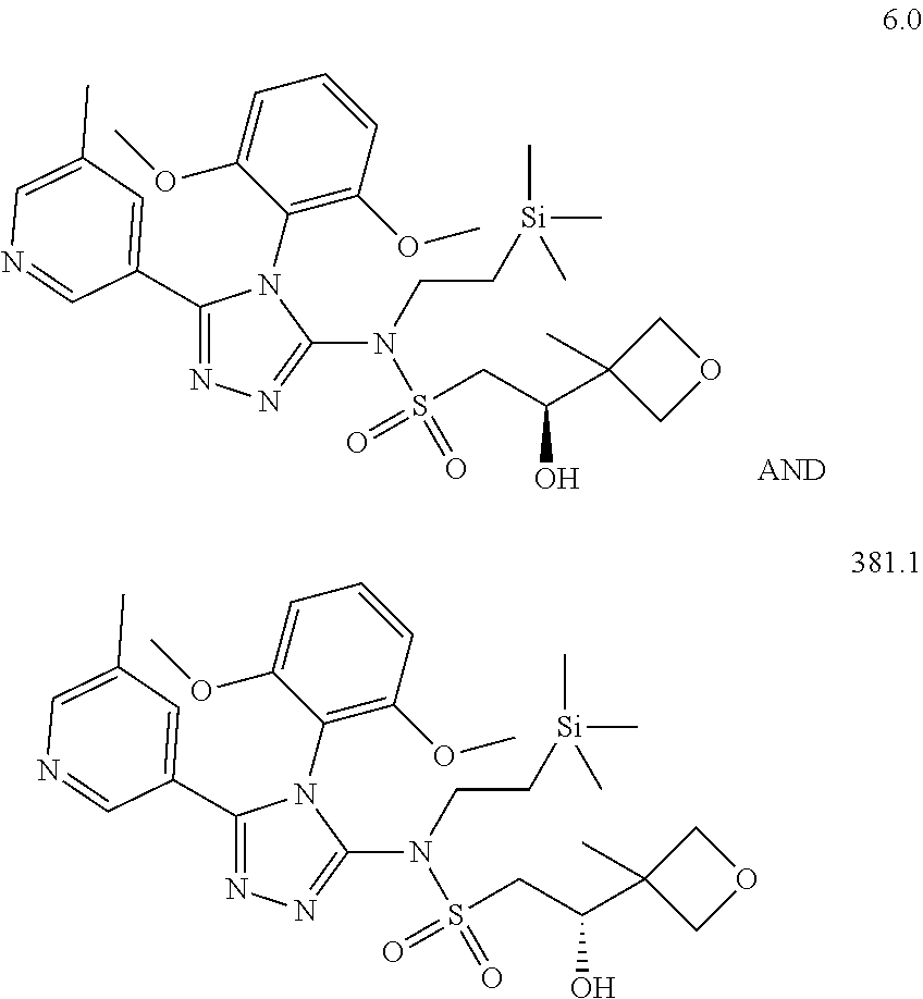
C1(C2=CC(C)=CN=C2)=NN=C(N(CC[Si](C)(C)C)S(=O)(CC(O)C2(C)COC2)=O)N1C1=C(OC)C=CC=C1OC.C1(C2=CC(C)=CN=C2)=NN=C(N(CC[Si](C)(C)C)S(=O)(CC(O)C2(C)COC2)=O)N1C1=C(OC)C=CC=C1OC
